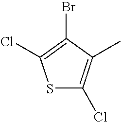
S1C(Cl)=C(C)C(Br)=C1Cl
